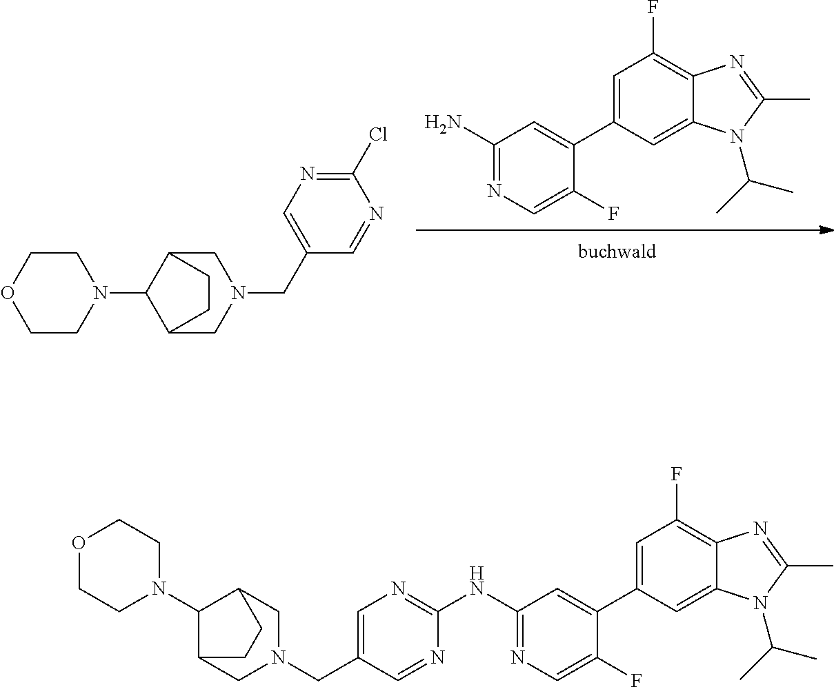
C1(N)=NC=C(F)C(C2=CC(F)=C3C(=C2)N(C(C)C)C(C)=N3)=C1.C12CN(CC3=CN=C(Cl)N=C3)CC(C1N1CCOCC1)CC2.C1(NC2=NC=C(CN3CC4C(N5CCOCC5)C(C3)CC4)C=N2)=NC=C(F)C(C2=CC(F)=C3C(=C2)N(C(C)C)C(C)=N3)=C1
